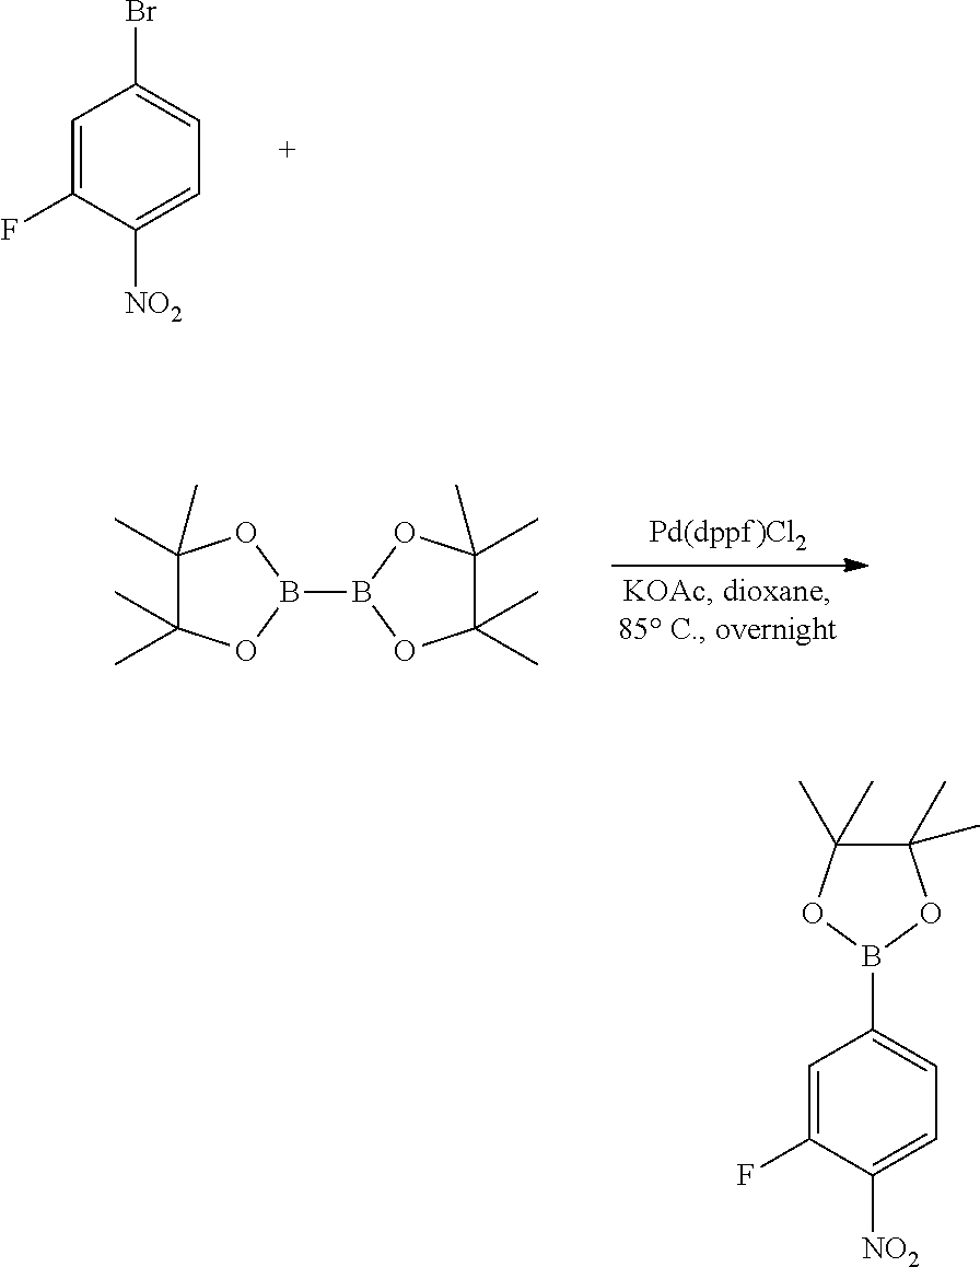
C1=C(F)C([NO2])=CC=C1Br.C1(C)(C)C(C)(C)OB(B2OC(C)(C)C(C)(C)O2)O1.C1=C(F)C([NO2])=CC=C1B1OC(C)(C)C(C)(C)O1
